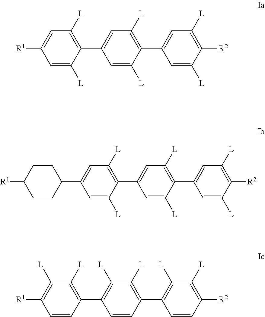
C1(C2=C([L])C=C(C3=C([L])C=C([R1])C=C3[L])C=C2[L])=CC([L])=C([R2])C([L])=C1.C1(C2=C([L])C=C(C3=C([L])C=C(C4CCC([R1])CC4)C=C3[L])C=C2[L])=CC([L])=C([R2])C([L])=C1.C1(C2=C([L])C([L])=C(C3=C([L])C([L])=C([R1])C=C3)C=C2)=C([L])C([L])=C([R2])C=C1
